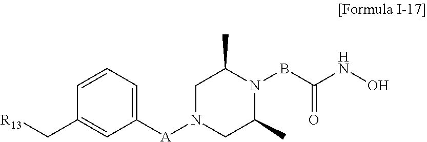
C1(C)N(BC(NO)=O)C(C)CN([A]C2=CC=CC(C[R13])=C2)C1
